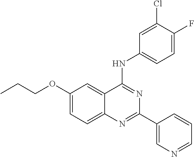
C1(OCCC)=CC=C2C(=C1)C(NC1=CC=C(F)C(Cl)=C1)=NC(C1=CN=CC=C1)=N2
